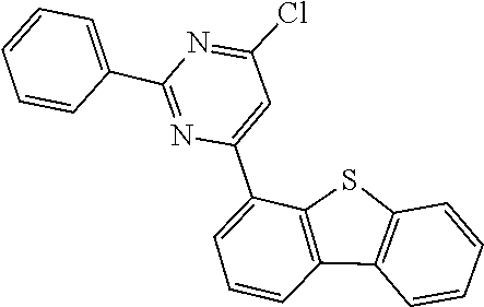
C1=CC=CC2=C1SC1=C2C=CC=C1C1=CC(Cl)=NC(C2=CC=CC=C2)=N1
